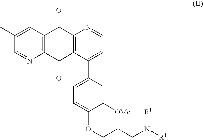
C1(C)=CC2=C(N=C1)C(=O)C1=C(C2=O)N=CC=C1C1=CC=C(OCCCN([R1])[R1])C([OMe])=C1
